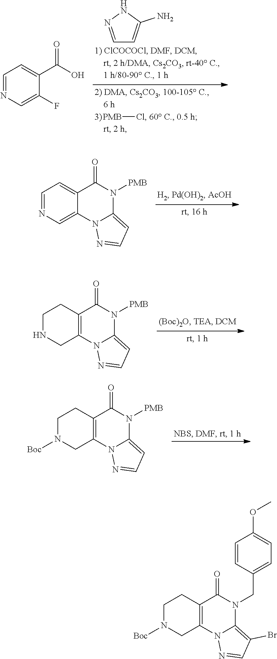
[PMB]Cl.C1=NNC(N)=C1.C1=NC=C(F)C(C(O)=O)=C1.C1=NC=C2C(=C1)C(=O)N([PMB])C1=CC=NN21.C1NCC2=C(C1)C(=O)N([PMB])C1=CC=NN21.C1N([Boc])CC2=C(C1)C(=O)N([PMB])C1=CC=NN21.C1N([Boc])CC2=C(C1)C(=O)N(CC1=CC=C(OC)C=C1)C1=C(Br)C=NN21
